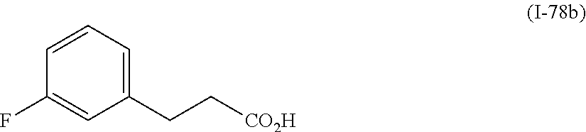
C1(F)=CC(CC[CO2H])=CC=C1
